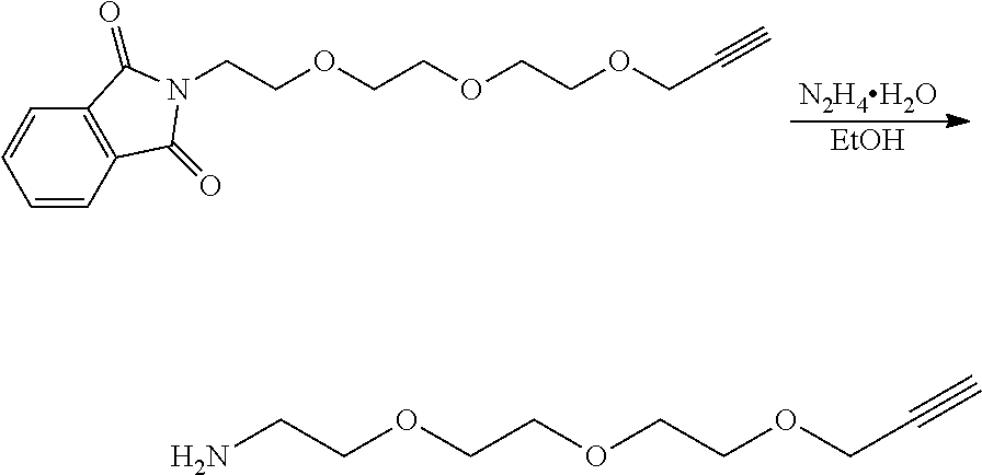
C(COCCOCCOCC#C)N1C(=O)C2=C(C=CC=C2)C1=O.[N2H4H2O].[EtOH].NCCOCCOCCOCC#C
